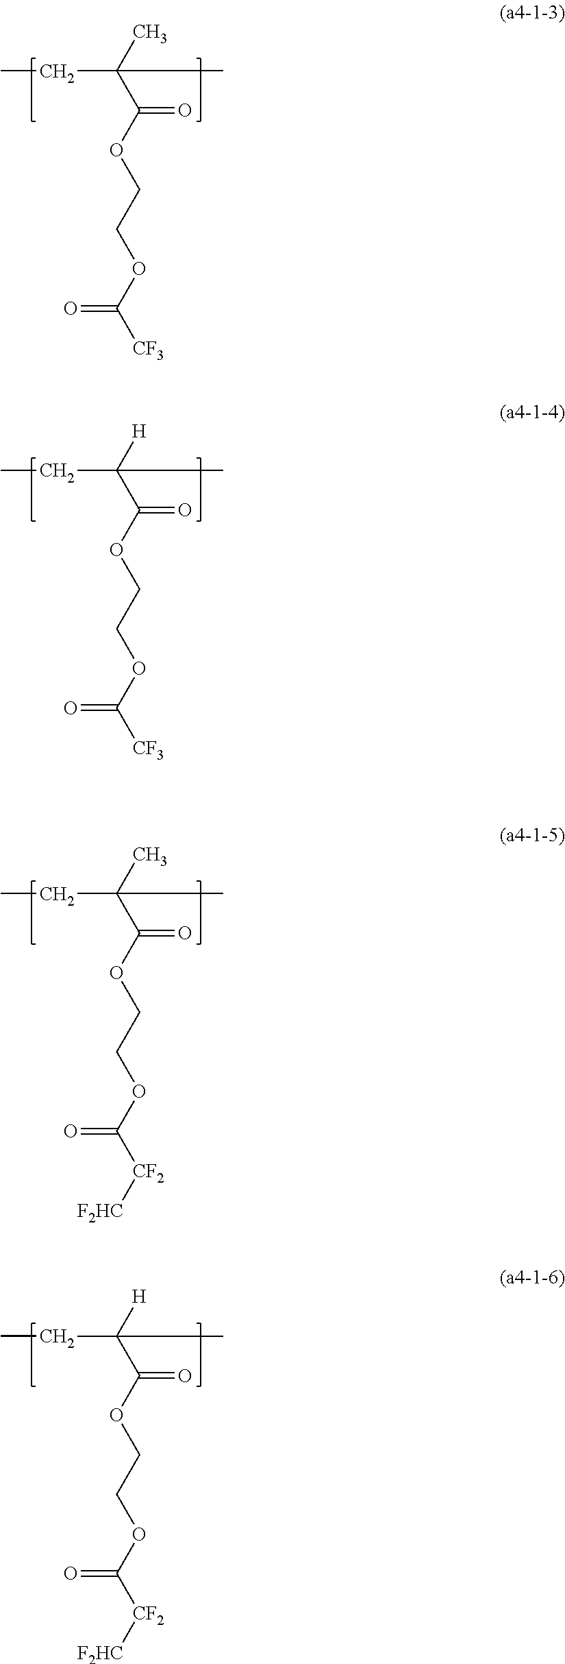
CCC(C(OCCOC([CF3])=O)=O)(C)C.CCC(C(OCCOC([CF3])=O)=O)([H])C.CCC(C(OCCOC([CF2][F2HC])=O)=O)(C)C.CCC(C(OCCOC([CF2][F2HC])=O)=O)([H])C
